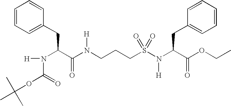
C1=CC=C(CC(C(N(CCCS(N(C(C(OCC)=O)CC2=CC=CC=C2)[H])(=O)=O)[H])=O)N([H])C(=O)OC(C)(C)C)C=C1
